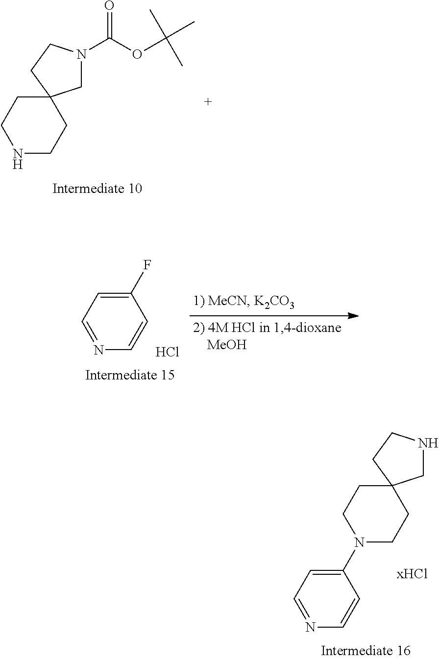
C1N(C(OC(C)(C)C)=O)CCC12CCNCC2.[xHCl].C1(N2CCC3(CC2)CNCC3)=CC=NC=C1.C1(F)=CC=NC=C1.Cl
